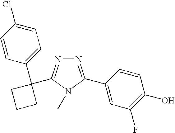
N1=C(C2=CC(F)=C(O)C=C2)N(C)C(C2(C3=CC=C(Cl)C=C3)CCC2)=N1
